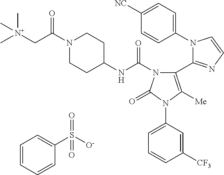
C1=CC=CC(S(=O)([O-])=O)=C1.C1(N2C(C3=C([Me])N(C4=CC=CC([CF3])=C4)C(=O)N3C(NC3CCN(C(C[N+](C)(C)C)=O)CC3)=O)=NC=C2)=CC=C([NC])C=C1
